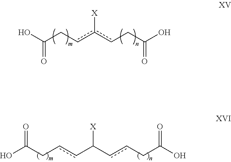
OC(Ccc(cCC(O)=O)[X])=O.OC(CccC(ccCC(O)=O)[X])=O
